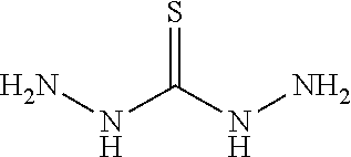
S=C(NN)NN
